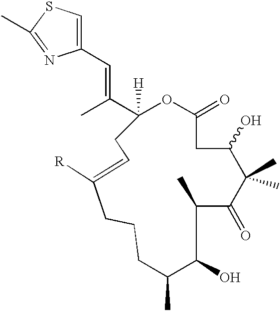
C1([H])(C(C)=CC2=CSC(C)=N2)OC(=O)CC(O)C(C)(C)C(=O)C(C)C(O)C(C)CCCC([R])=CC1
